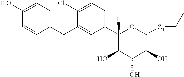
C1(Cl)=CC=C(C2([H])C(O)C(O)C(O)C([Z1]CC)O2)C=C1CC1=CC=C([EtO])C=C1
